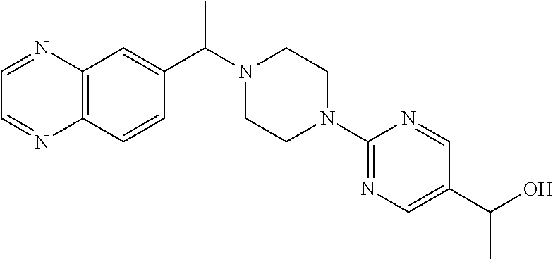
C12=C(C=CC(C(N3CCN(C4=NC=C(C(C)O)C=N4)CC3)C)=C1)N=CC=N2
